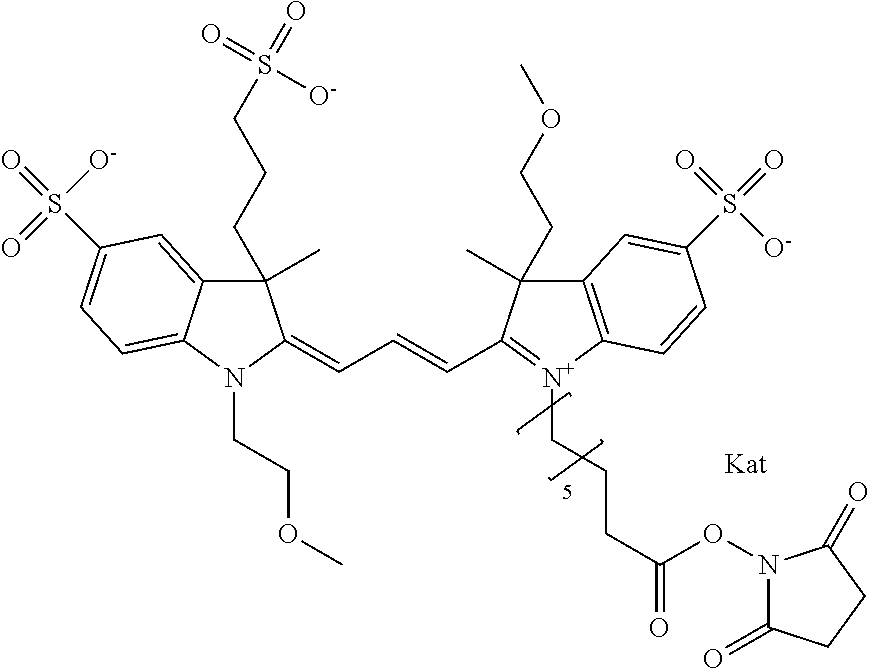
C1(C)(CCCS(=O)(=O)[O-])C2=CC(S(=O)([O-])=O)=CC=C2N(CCOC)C1=CC=CC1=[N+](CCCC(=O)ON2C(=O)CCC2=O)C2=C(C1(C)CCOC)C=C(S(=O)(=O)[O-])C=C2
